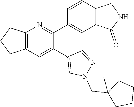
C12=C(C=C(C3=CN(CC4(C)CCCC4)N=C3)C(C3=CC4=C(C=C3)CNC4=O)=N1)CCC2
